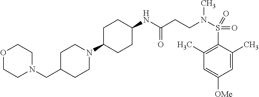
C1=C(C)C(S(N(C)CCC(=O)NC2CCC(N3CCC(CN4CCOCC4)CC3)CC2)(=O)=O)=C(C)C=C1[OMe]
